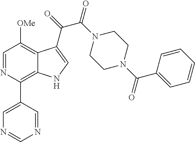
C1=NC(C2=CN=CN=C2)=C2C(=C1[OMe])C(C(=O)C(N1CCN(C(C3=CC=CC=C3)=O)CC1)=O)=CN2
